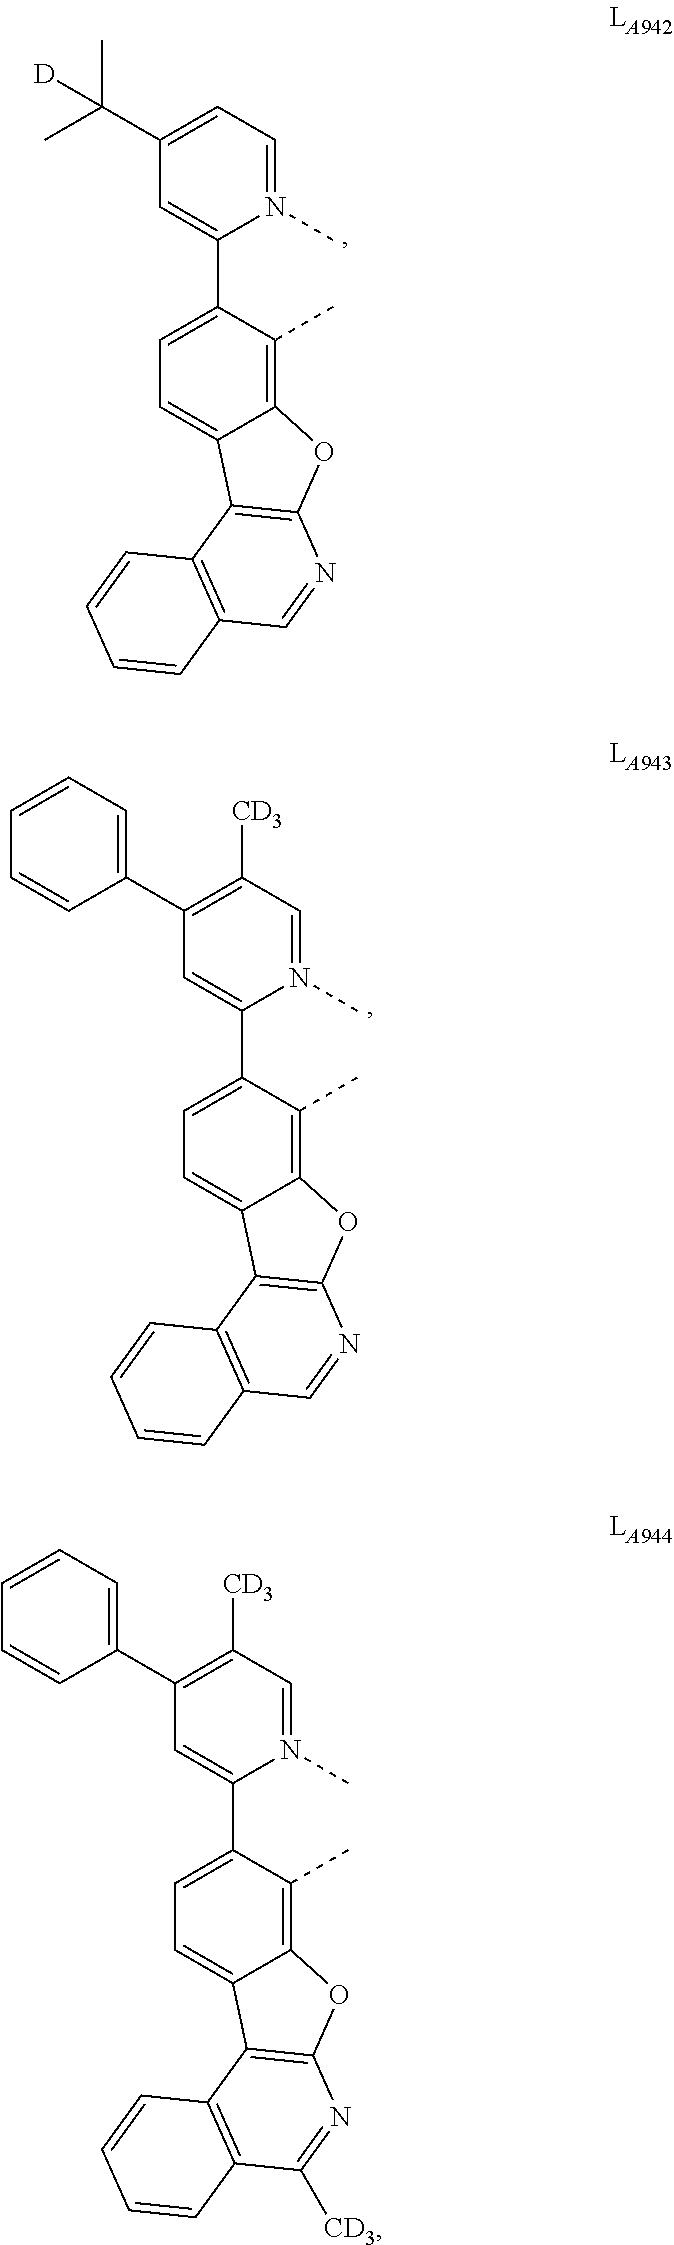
C(C1=CC=N(C)C(C2=CC=C3C(=C2C)OC2=C3C3=C(C=N2)C=CC=C3)=C1)(C)(C)[D].C1(C2=C([CD3])C=N(C)C(C3=CC=C4C(=C3C)OC3=C4C4=C(C=N3)C=CC=C4)=C2)=CC=CC=C1.C1(C2=C([CD3])C=N(C)C(C3=CC=C4C(=C3C)OC3=C4C4=C(C([CD3])=N3)C=CC=C4)=C2)=CC=CC=C1
